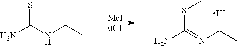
[MeI].[EtOH].NC(=NCC)SC.I.NC(NCC)=S
